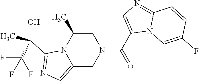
C1C(C)N2C(=CN=C2C(O)(C)C(F)(F)F)CN1C(C1=CN=C2N1C=C(F)C=C2)=O
